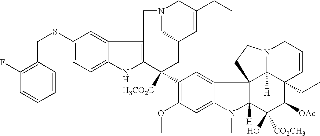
C1(SCC2=C(F)C=CC=C2)=CC=C2C(=C1)C1=C(N2)C([H3CO2C])(C2=C(OC)C=C3C(=C2)C24C([H])(N3C)C(O)([CO2CH3])C([OAc])C3(CC)C2([H])N(CC=C3)CC4)CC2C=C(CC)CN(C2)C1
